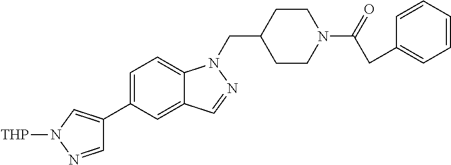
[THP]N1N=CC(C2=CC=C3C(=C2)C=NN3CC2CCN(C(=O)CC3=CC=CC=C3)CC2)=C1
